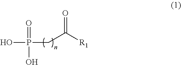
O=C([R1])CP(O)(=O)O
